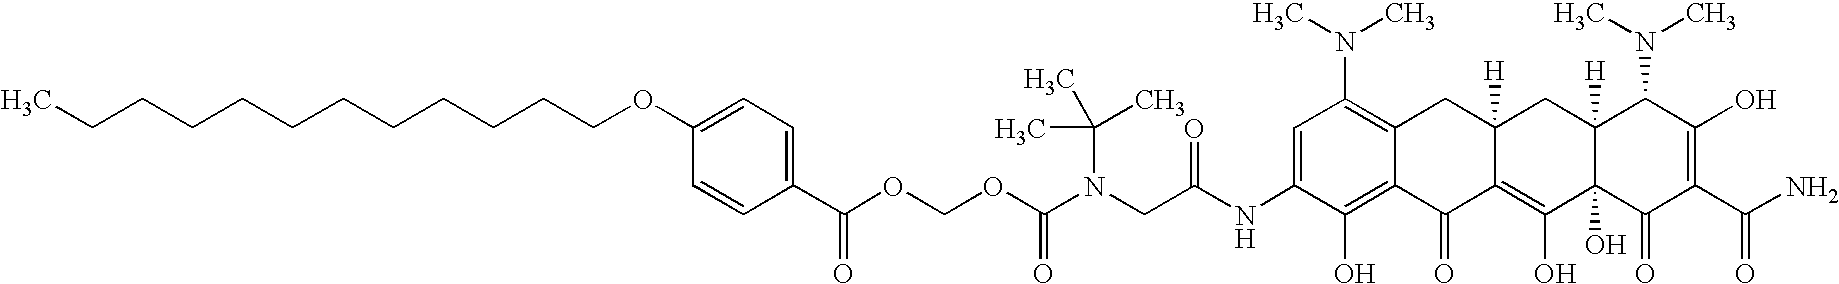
N(CC(NC1=CC(N(C)C)=C2C(=C1O)C(=O)C1=C(O)C3(O)C([H])(CC1([H])C2)C(N(C)C)C(O)=C(C(N)=O)C3=O)=O)(C(OCOC(=O)C1=CC=C(OCCCCCCCCCCCC)C=C1)=O)C(C)(C)C
